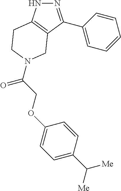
N1N=C(C2=CC=CC=C2)C2=C1CCN(C(=O)COC1=CC=C(C([Me])[Me])C=C1)C2
